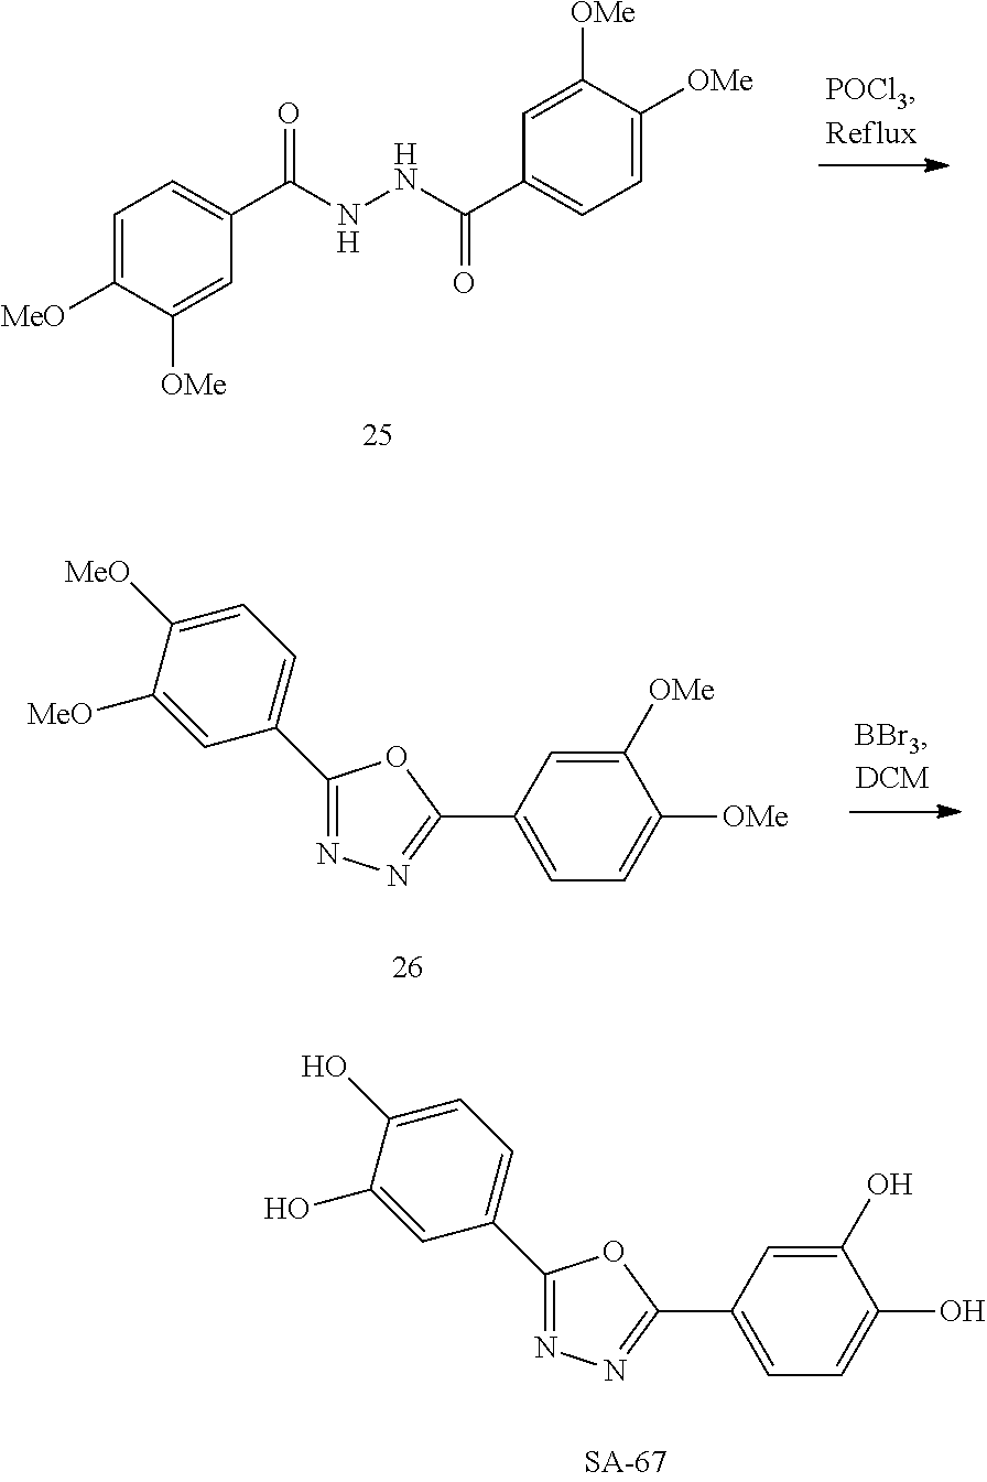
C1(C2=CC=C(O)C(O)=C2)=NN=C(C2=CC=C(O)C(O)=C2)O1.C1=C([MeO])C([OMe])=CC(C(NNC(C2=CC=C([OMe])C([OMe])=C2)=O)=O)=C1.C1(C2=CC=C([MeO])C([MeO])=C2)=NN=C(C2=CC=C([OMe])C([OMe])=C2)O1
